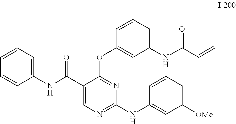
C1=CC=C(NC(C2=CN=C(NC3=CC([OMe])=CC=C3)N=C2OC2=CC(NC(C=C)=O)=CC=C2)=O)C=C1
